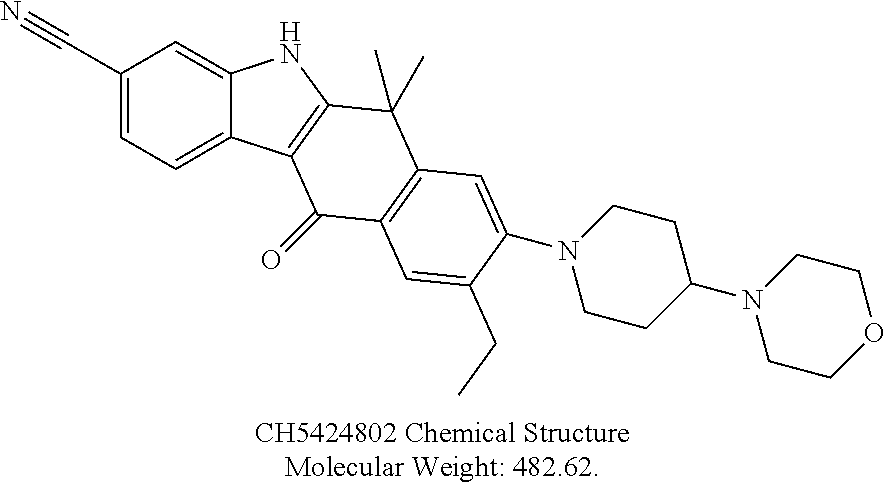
C1(N2CCOCC2)CCN(C2=CC3=C(C=C2CC)C(=O)C2=C(C3(C)C)NC3=CC(C#N)=CC=C23)CC1
